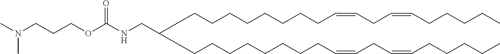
C(CCCCCCCC=CCC=CCCCCC)C(CCCCCCCCC=CCC=CCCCCC)CNC(OCCCN(C)C)=O
